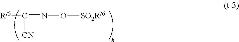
[Rt5]C(=NO[SO2Rt6])[CN]
